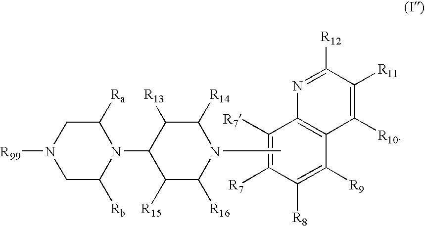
C1([R8])=C([R9])C2=C(N=C([R12])C([R11])=C2[R10])C([R7])=C1[R7].CCN1C([R14])C([R13])C(N2C([Ra])CN([R99])CC2[Rb])C([R15])C1[R16]
